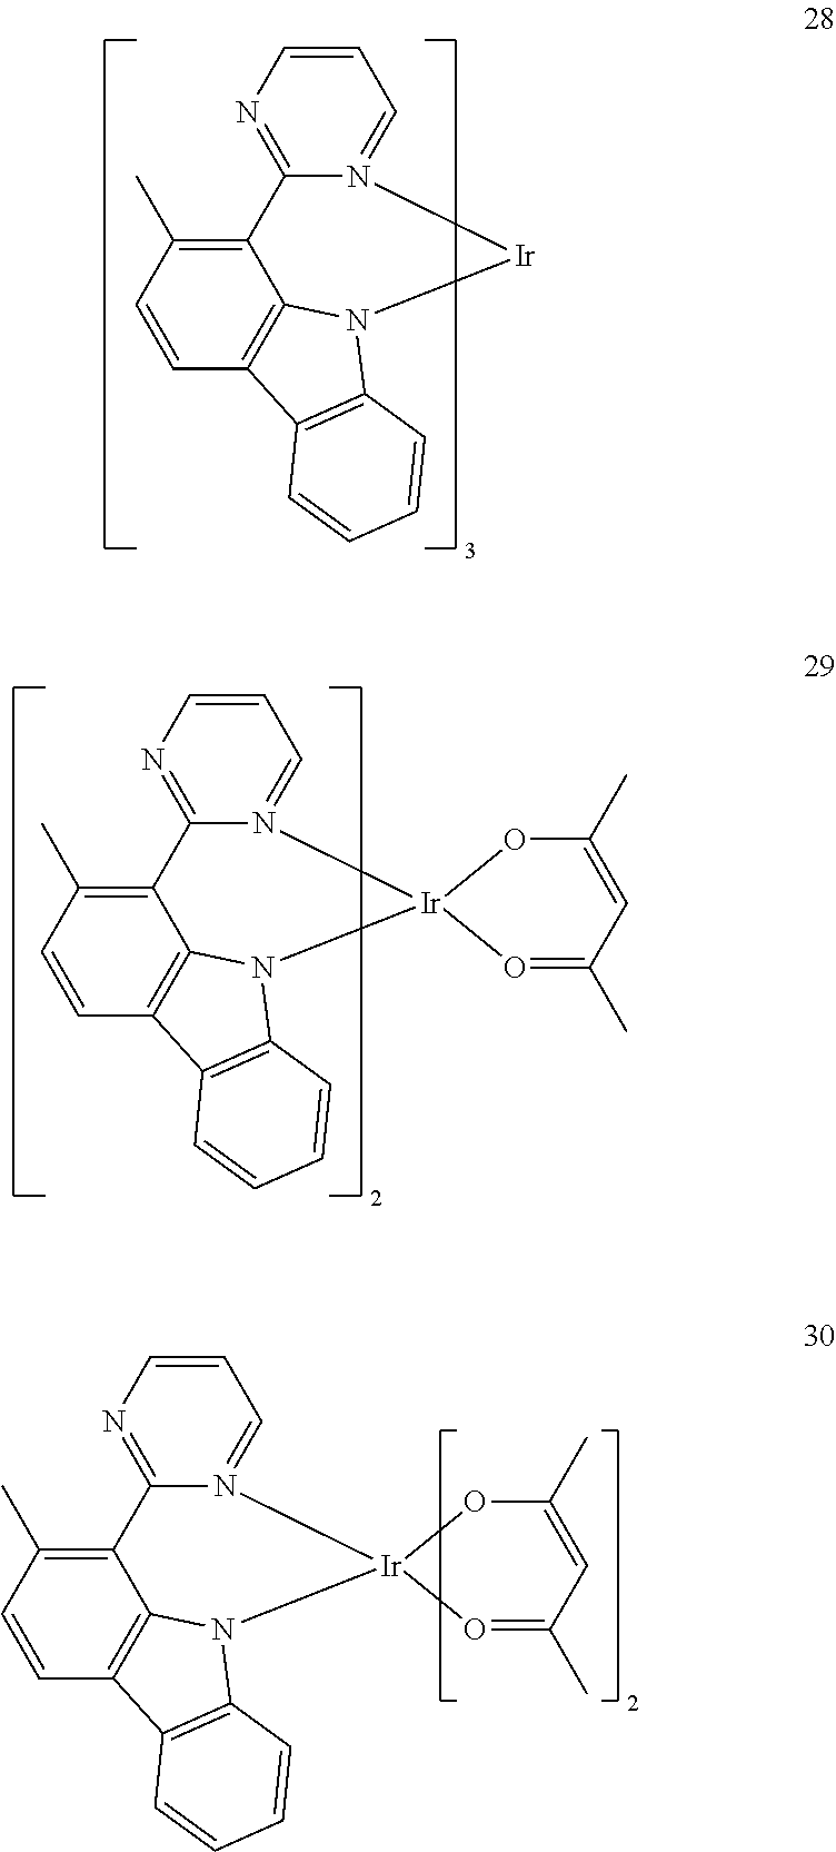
C12=C(C)C=CC3=C1N(C1=C3C=CC=C1)[Ir]N1=CC=CN=C21.C12=C(C)C=CC3=C1N(C1=C3C=CC=C1)[Ir]1(N3=CC=CN=C23)O=C(C)C=C(C)O1.C12=C(C)C=CC3=C1N(C1=C3C=CC=C1)[Ir]1(N3=CC=CN=C23)O=C(C)C=C(C)O1
